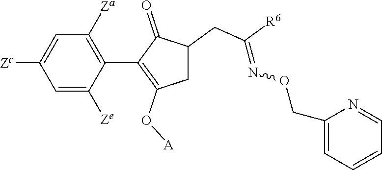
C1=C([Ze])C(C2=C(O[A])CC(CC([R6])=NOCC3=CC=CC=N3)C2=O)=C([Za])C=C1[Zc]
